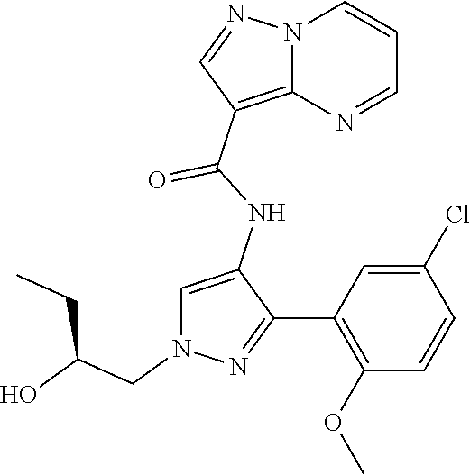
N12C(=C(C(NC3=CN(CC(O)CC)N=C3C3=C(OC)C=CC(Cl)=C3)=O)C=N1)N=CC=C2
